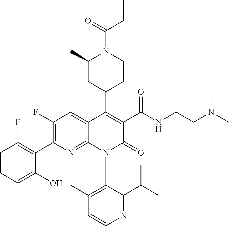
C1=CC=C(O)C(C2=C(F)C=C3C(=N2)N(C2=C(C)C=CN=C2C(C)C)C(=O)C(C(NCCN(C)C)=O)=C3C2CCN(C(=O)C=C)C(C)C2)=C1F
